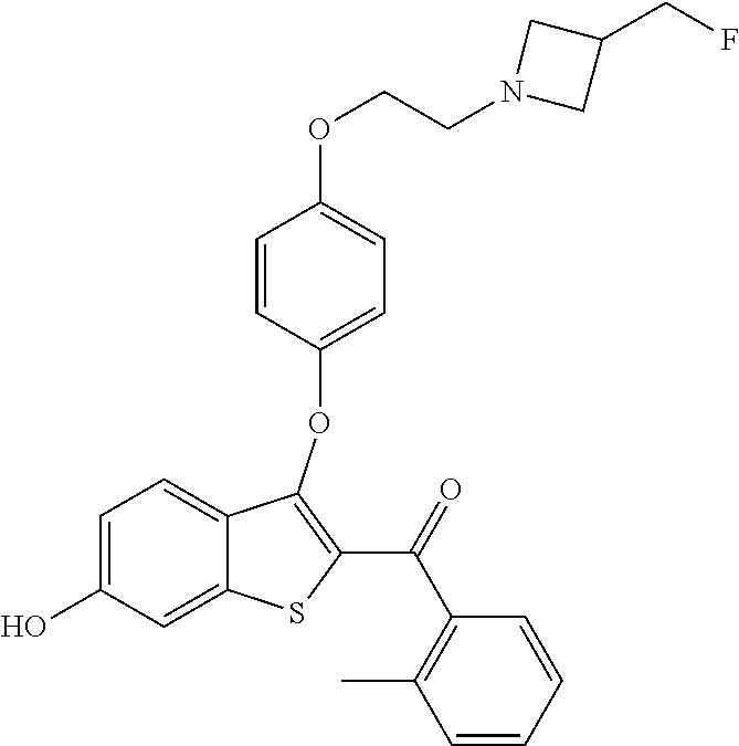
C1=C(O)C=C2C(=C1)C(OC1=CC=C(OCCN3CC(CF)C3)C=C1)=C(C(=O)C1=C(C)C=CC=C1)S2
